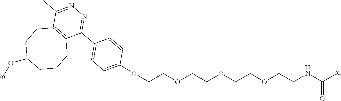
O(CCOCCOCCOCCNC([a])=O)C1=CC=C(C2=NN=C(C)C3=C2CCCC(O[w])CC3)C=C1
